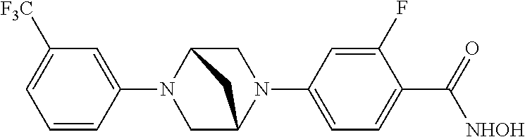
C1(N2CC3N(C4=CC=C(C([NHOH])=O)C(F)=C4)CC2C3)=CC([CF3])=CC=C1
